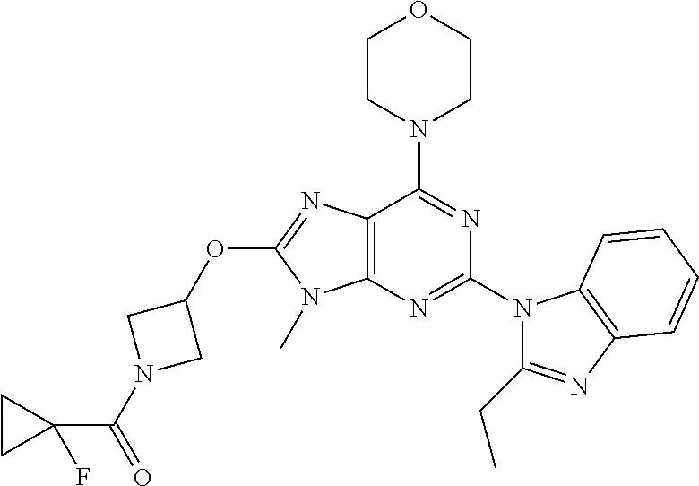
C12=C(N=C(N3C(CC)=NC4=C3C=CC=C4)N=C1N1CCOCC1)N(C)C(OC1CN(C(=O)C3(F)CC3)C1)=N2
